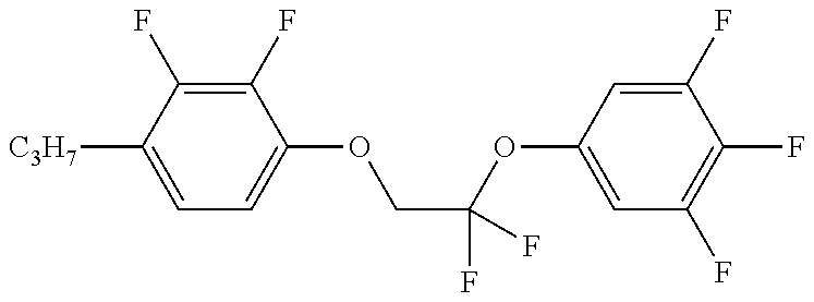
C1=C([C3H7])C(F)=C(F)C(OCC(OC2=CC(F)=C(F)C(F)=C2)(F)F)=C1
